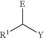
[E]C([Y])[R1]
